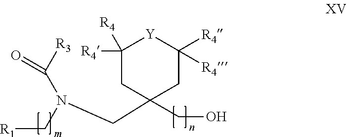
C1([R4])([R4])CC(CN(C[R1])C([R3])=O)(CO)CC([R4])([R4])[Y]1
